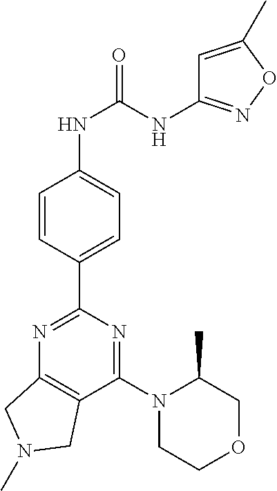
C1=CC(C2=NC3=C(C(N4CCOCC4C)=N2)CN(C)C3)=CC=C1NC(=O)NC1=NOC(C)=C1
